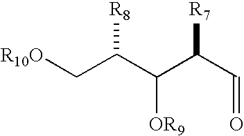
[R10O]CC(C(C(C=O)[R7])[OR9])[R8]
